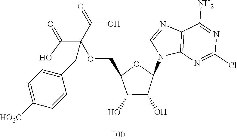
C12=C(N=C(Cl)N=C1N)N(C1OC(COC(C(=O)O)(C(=O)O)CC3=CC=C([HO2C])C=C3)C(O)C1O)C=N2
